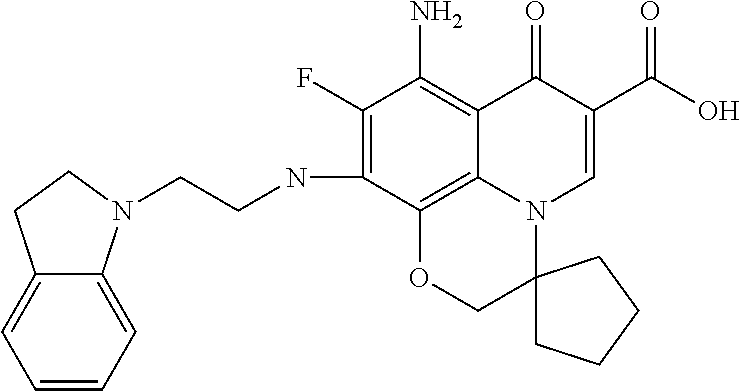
N(C1=C(F)C(N)=C2C3=C1OCC1(N3C=C(C(O)=O)C2=O)CCCC1)CCN1C2=CC=CC=C2CC1
